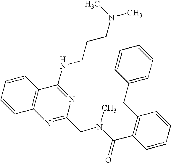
C1=CC=CC2=C1N=C(CN(C(=O)C1=C(CC3=CC=CC=C3)C=CC=C1)C)N=C2NCCCN(C)C
